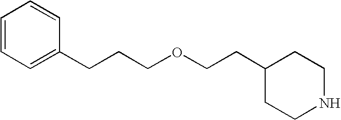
C1=CC=C(CCCOCCC2CCNCC2)C=C1
